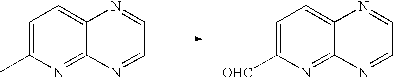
C12=CC=C(C)N=C1N=CC=N2.C12=CC=C([OHC])N=C1N=CC=N2
